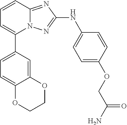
N12C(=NC(NC3=CC=C(OCC(N)=O)C=C3)=N1)C=CC=C2C1=CC=C2C(=C1)OCCO2
